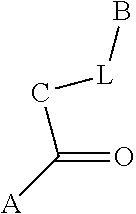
[A]C(C[L]B)=O
